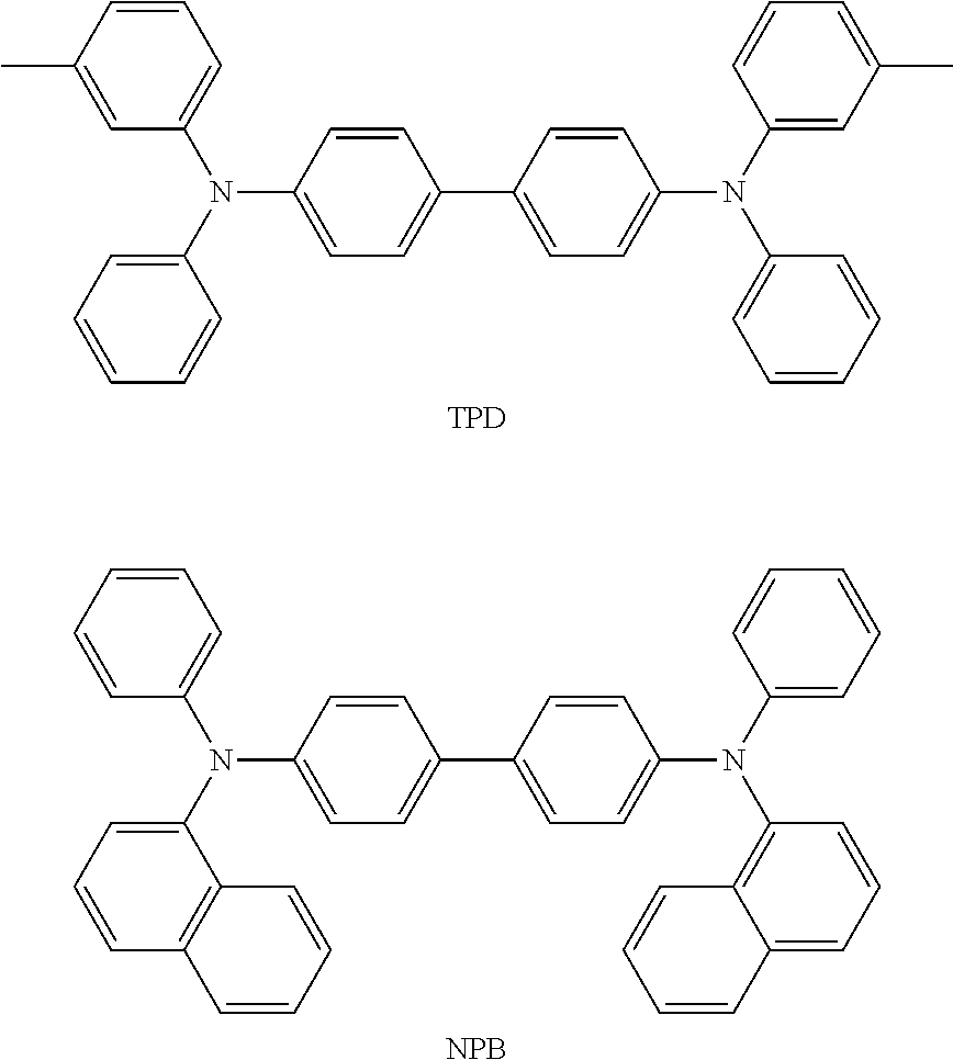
C1=C(C2=CC=C(N(C3=CC=CC=C3)C3=C4C(=CC=C3)C=CC=C4)C=C2)C=CC(N(C2=CC=CC3=C2C=CC=C3)C2=CC=CC=C2)=C1.[NPB].C1=C(C2=CC=C(N(C3=CC(C)=CC=C3)C3=CC=CC=C3)C=C2)C=CC(N(C2=CC=CC=C2)C2=CC=CC(C)=C2)=C1.[TPD]
